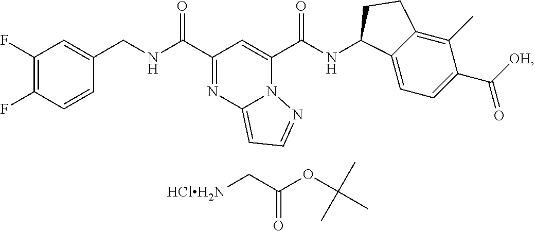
C1(F)=C(F)C=CC(CNC(C2=NC3=CC=NN3C(C(NC3C4=CC=C(C([OH])=O)C(C)=C4CC3)=O)=C2)=O)=C1.[HClH2N]CC(OC(C)(C)C)=O
